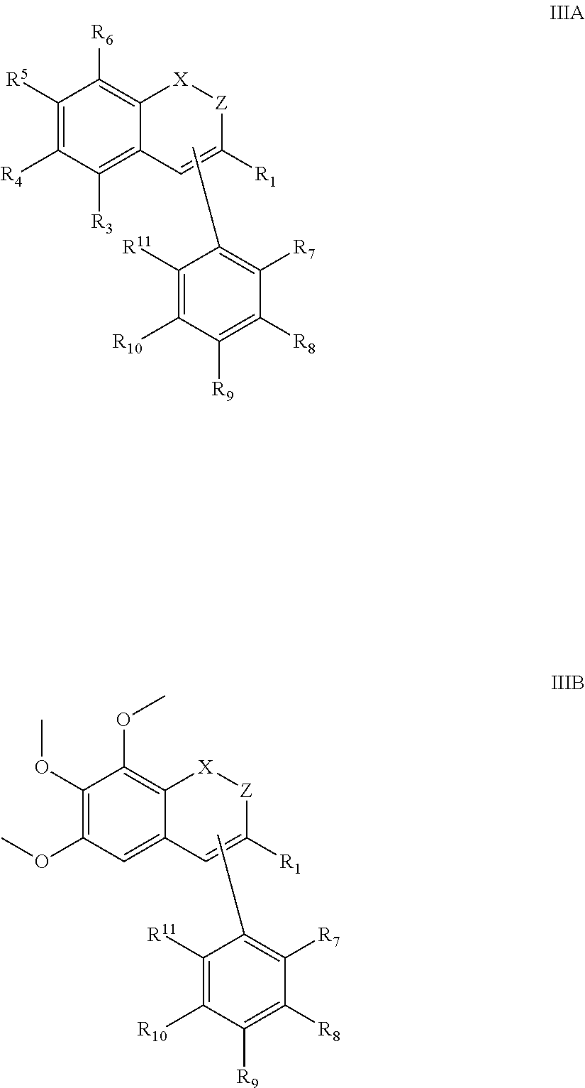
C1([R5])=C([R4])C([R3])=C2C(=C1[R6])[X][Z]C([R1])=C2.CC1=C([R7])C([R8])=C([R9])C([R10])=C1[R11].C1(OC)=C(OC)C=C2C(=C1OC)[X][Z]C([R1])=C2.CC1=C([R7])C([R8])=C([R9])C([R10])=C1[R11]
